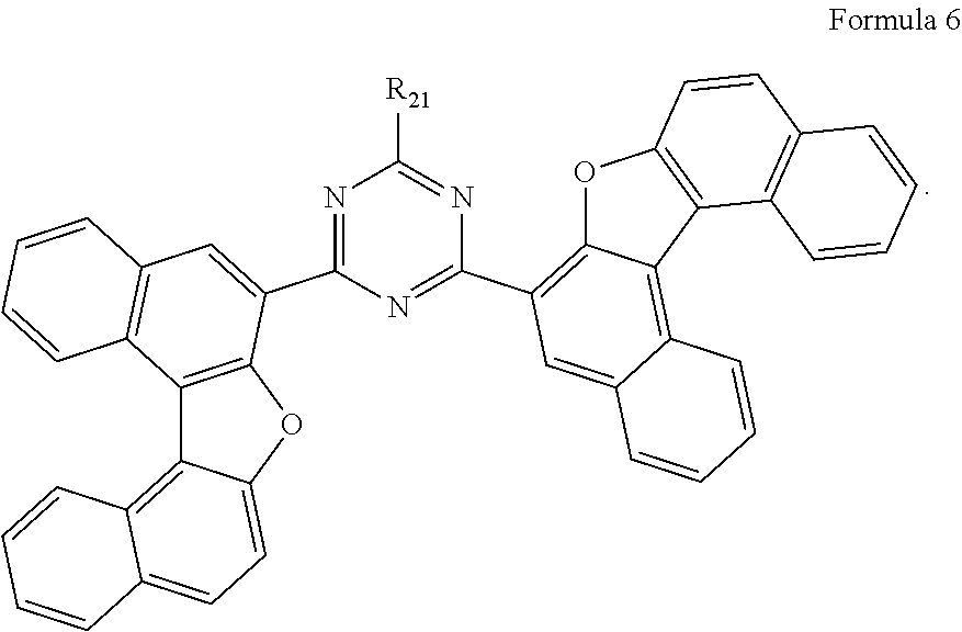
N1=C(C2=CC3=C(C4=C2OC2=CC=C5C(=C42)C=CC=C5)C=CC=C3)N=C(C2=C3OC4=C(C3=C3C(=C2)C=CC=C3)C2=C(C=C4)C=CC=C2)N=C1[R21]
